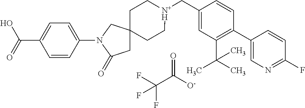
FC(C([O-])=O)(F)F.C1C[N+H](CC2=CC(C(C)(C)C)=C(C3=CN=C(F)C=C3)C=C2)CCC12CC(=O)N(C1=CC=C(C(O)=O)C=C1)C2
